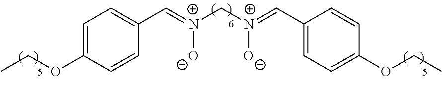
C([N+](=CC1=CC=C(OCC)C=C1)[O-])[N+](=CC1=CC=C(OCC)C=C1)[O-]
